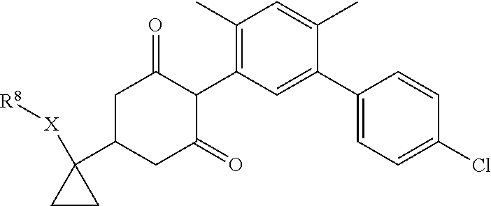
C1(C)=C(C2C(=O)CC(C3([X][R8])CC3)CC2=O)C=C(C2=CC=C(Cl)C=C2)C(C)=C1
